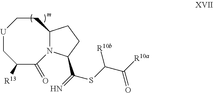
C1([R13])C(=O)N2C(CC[U]C1)CCC2C(=N)SC(C([R10a])=O)[R10b]
